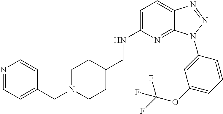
C1=C(NCC2CCN(CC3=CC=NC=C3)CC2)N=C2C(=C1)N=NN2C1=CC(OC(F)(F)F)=CC=C1
